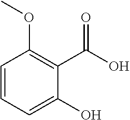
C1=CC=C(O)C(C(O)=O)=C1OC
